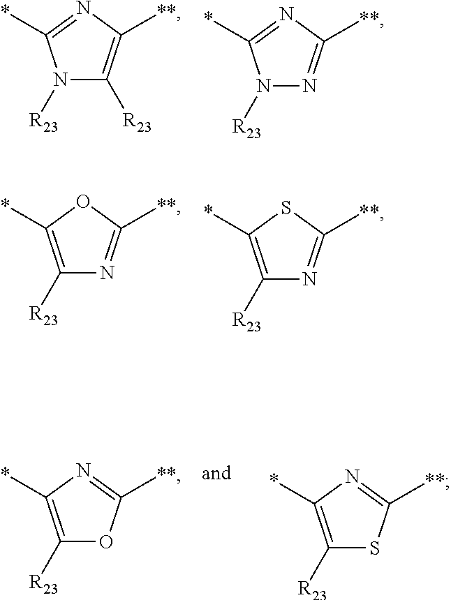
N1([R23])C([R23])=C([**])N=C1*.N1([R23])N=C([**])N=C1*.C1([R23])=C(*)OC([**])=N1.C1([R23])=C(*)SC([**])=N1.C1([R23])=C(*)N=C([**])O1.C1([R23])=C(*)N=C([**])S1
